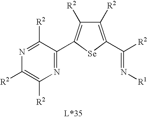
N1=C(C2=C([R2])C([R2])=C(C(=N[R1])[R2])[Se]2)C([R2])=NC([R2])=C1[R2]
